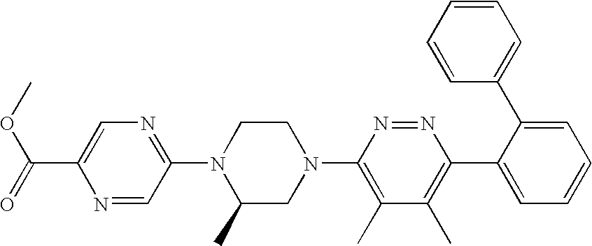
N1=CC(N2C(C)CN(C3=C(C)C(C)=C(C4=CC=CC=C4C4=CC=CC=C4)N=N3)CC2)=NC=C1C(OC)=O
